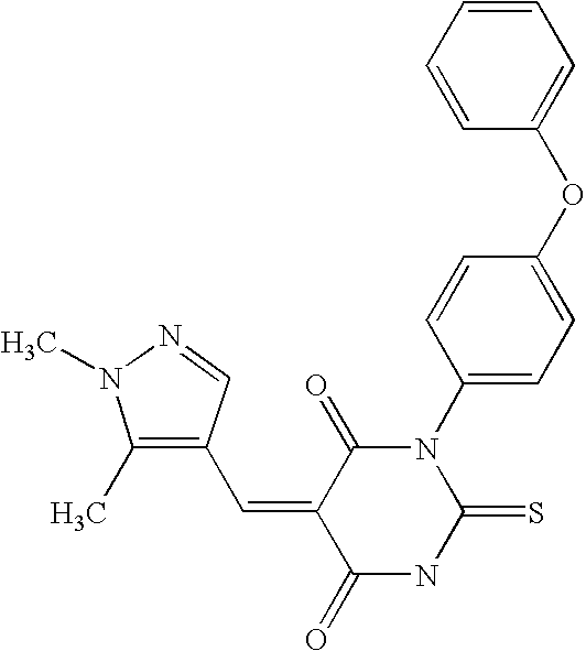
C1=CC=CC(OC2=CC=C(N3C(=O)C(=CC4=C(C)N(C)N=C4)C(=O)NC3=S)C=C2)=C1
